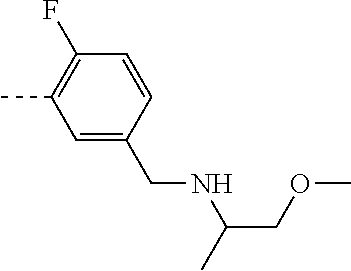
C1=C(CNC(C)COC)C=CC(F)=C1C
